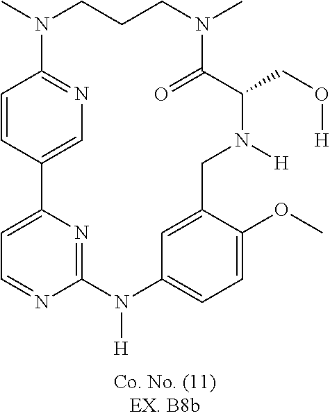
C1=NC2=NC(=C1)C1=CN=C(C=C1)N(C)CCCN(C)C(=O)C(CO[H])N([H])CC1=CC(=CC=C1OC)N2[H]
